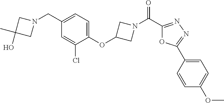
C1(OC2CN(C(=O)C3=NN=C(C4=CC=C(OC)C=C4)O3)C2)=CC=C(CN2CC(O)(C)C2)C=C1Cl
